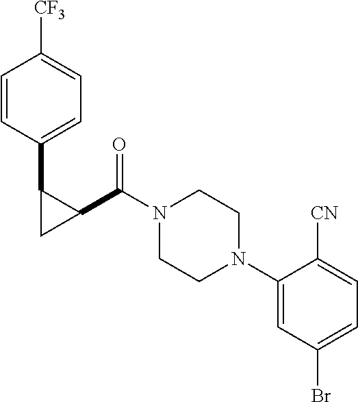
N1(C(C2C(C3=CC=C([CF3])C=C3)C2)=O)CCN(C2=CC(Br)=CC=C2[CN])CC1
